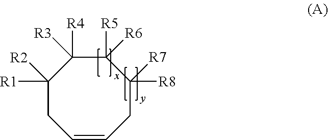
C1([R1])([R2])CC=CCC([R8])([R7])C([R5])([R6])C1([R4])[R3]
